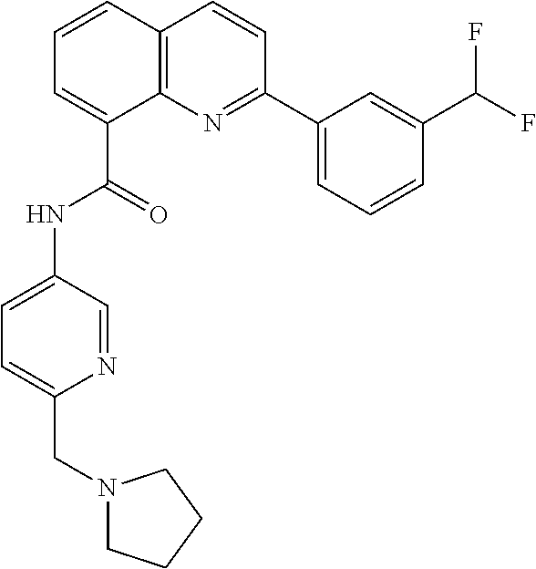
C1=CC2=C(C(C(=O)NC3=CC=C(CN4CCCC4)N=C3)=C1)N=C(C1=CC=CC(C(F)F)=C1)C=C2
